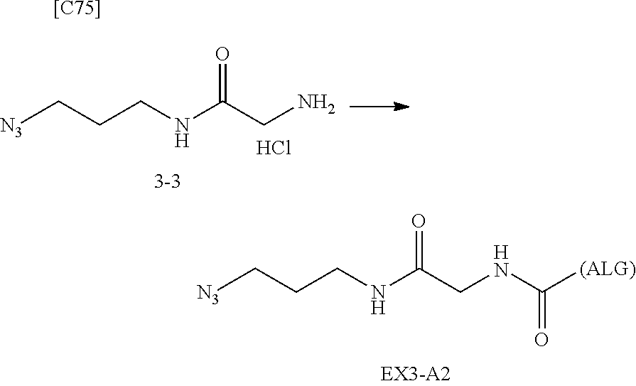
[N3]CCCNC(CNC([(ALG)])=O)=O.[N3]CCCNC(CN)=O.Cl.[[C75]]
